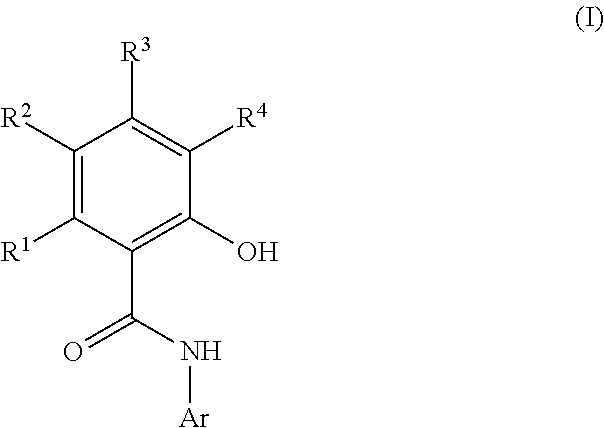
C1([R2])=C([R1])C(C(N[Ar])=O)=C(O)C([R4])=C1[R3]
